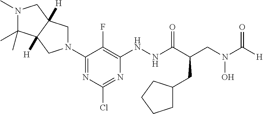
C1(N2CC3([H])C(C)(C)N(C)CC3([H])C2)=NC(Cl)=NC(NNC(C(CN(C([H])=O)O)CC2CCCC2)=O)=C1F
